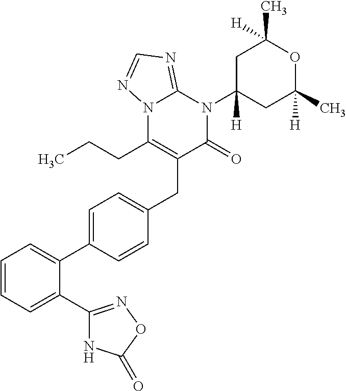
C1=CC=C(C2=NOC(=O)N2)C(C2=CC=C(CC3=C(CCC)N4C(=NC=N4)N(C4([H])CC(C)([H])OC(C)([H])C4)C3=O)C=C2)=C1
